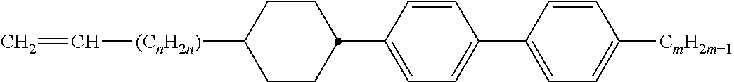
C1CC([(CnH2n)]C=C)CCC1C1=CC=C(C2=CC=C([CmH2m+1])C=C2)C=C1
